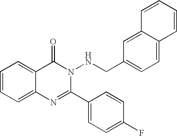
C1=CC=C2C(=C1)C(=O)N(NCC1=CC=C3C(=C1)C=CC=C3)C(C1=CC=C(F)C=C1)=N2
